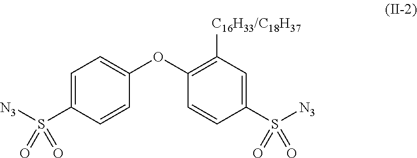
C1=C(S([N3])(=O)=O)C=CC(OC2=C([C16H33/C18H37])C=C(S([N3])(=O)=O)C=C2)=C1
